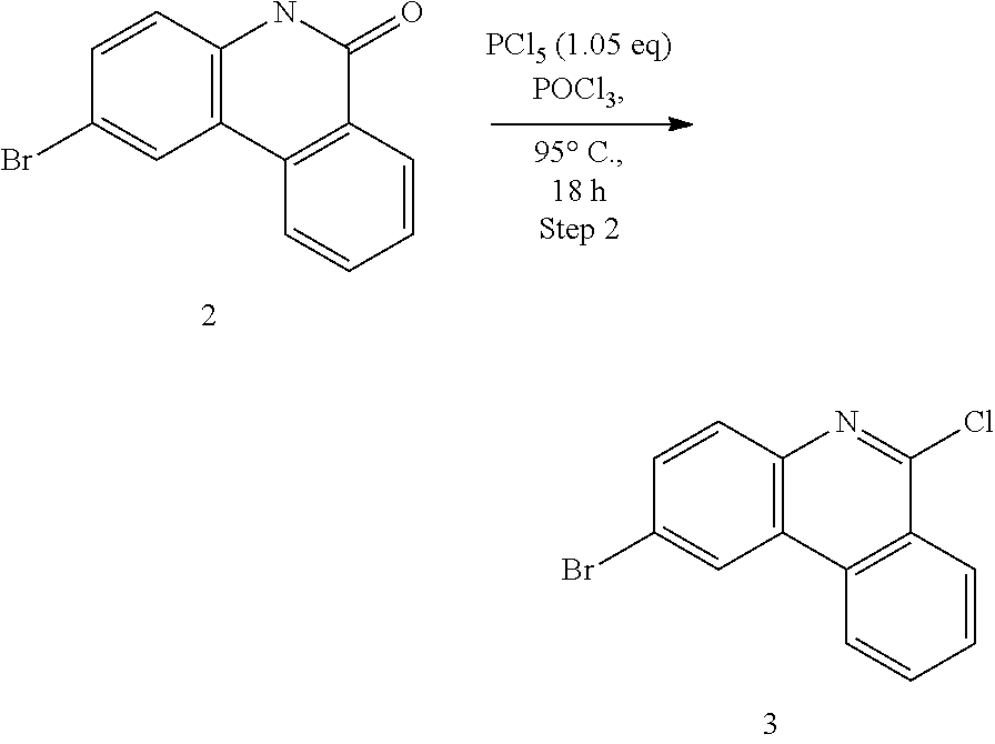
C12=C(C3=C(C(=O)N1)C=CC=C3)C=C(Br)C=C2.C12=C(C3=C(C(Cl)=N1)C=CC=C3)C=C(Br)C=C2
